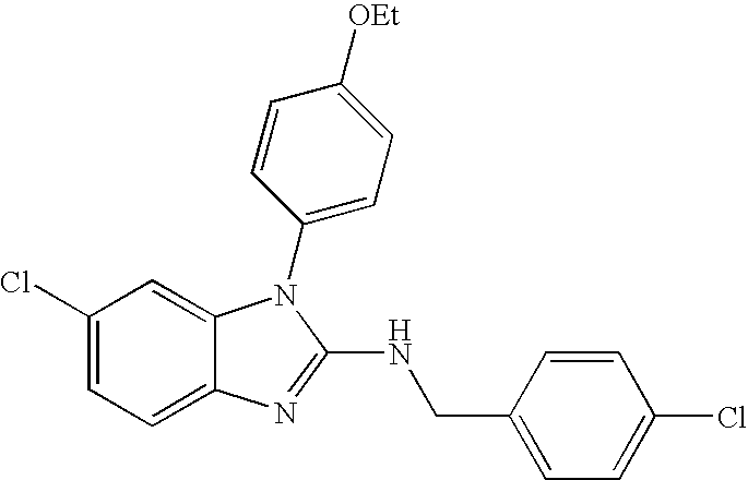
C1(Cl)=CC=C2C(=C1)N(C1=CC=C([OEt])C=C1)C(NCC1=CC=C(Cl)C=C1)=N2
